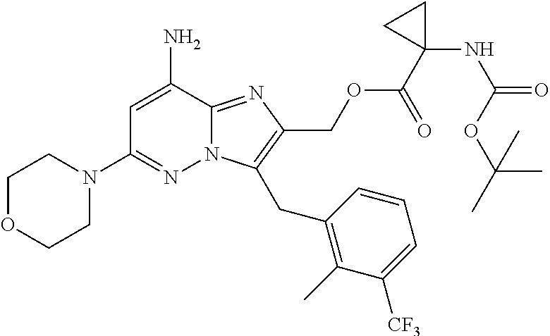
C1=C(N)C2=NC(COC(=O)C3(NC(OC(C)(C)C)=O)CC3)=C(CC3=C(C)C([CF3])=CC=C3)N2N=C1N1CCOCC1
